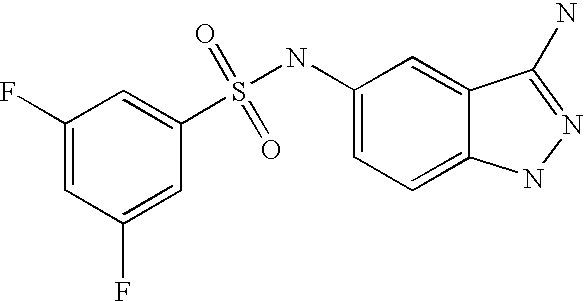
C1(F)=CC(F)=CC(S(NC2=CC=C3C(=C2)C(N)=NN3)(=O)=O)=C1
